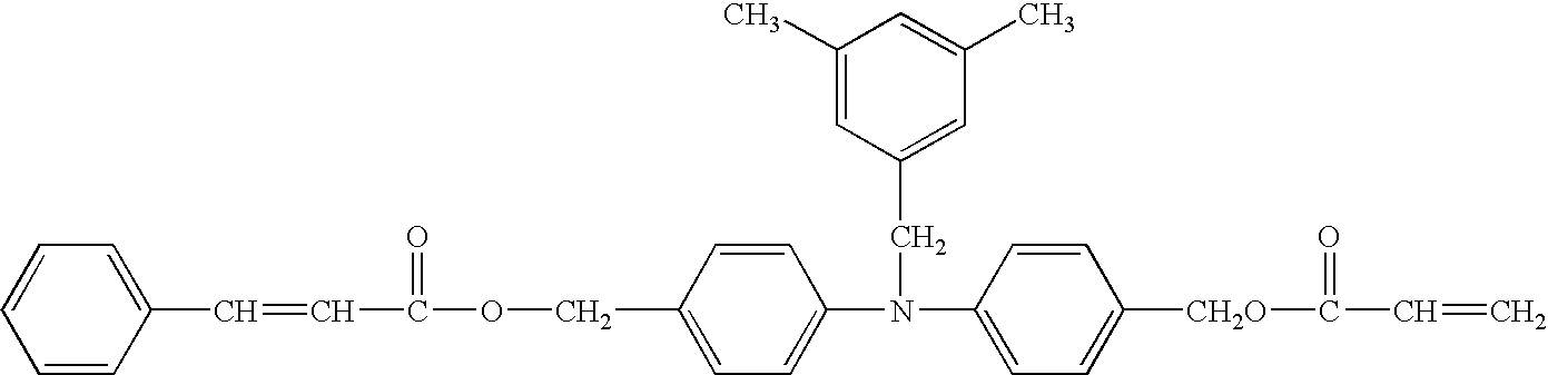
N(C1=CC=C(COC(=O)C=CC2=CC=CC=C2)C=C1)(C1=CC=C([CH2O]C(=O)C=C)C=C1)CC1=CC(C)=CC(C)=C1
